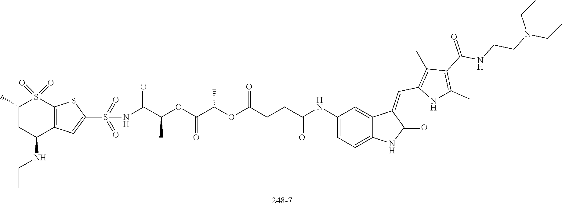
N(C(C(OC(C(OC(CCC(NC1=CC=C2C(=C1)C(=CC1=C(C)C(C(NCCN(CC)CC)=O)=C(C)N1)C(=O)N2)=O)=O)C)=O)C)=O)S(=O)(=O)C1=CC2=C(S1)S(=O)(=O)C(C)CC2NCC
